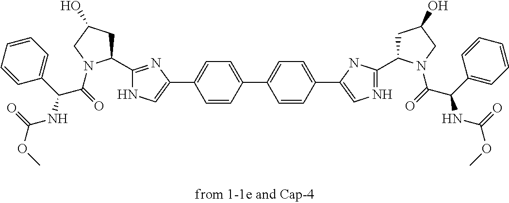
C1=C(C2=CNC(C3CC(O)CN3C(=O)C(C3=CC=CC=C3)NC(OC)=O)=N2)C=CC(C2=CC=C(C3=CN=C(C4CC(O)CN4C(=O)C(C4=CC=CC=C4)NC(OC)=O)N3)C=C2)=C1
